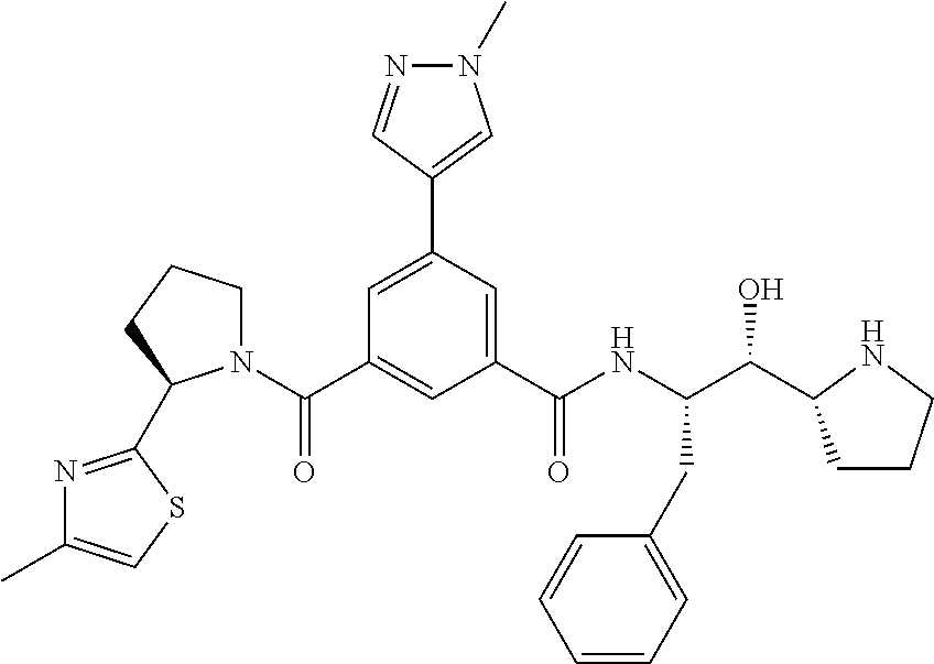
C1(C(N2CCCC2C2=NC(C)=CS2)=O)=CC(C(NC(C(O)C2CCCN2)CC2=CC=CC=C2)=O)=CC(C2=CN(C)N=C2)=C1
